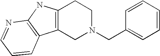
C12=C(CN(CC3=CC=CC=C3)CC1)C1=C(N2)N=CC=C1
